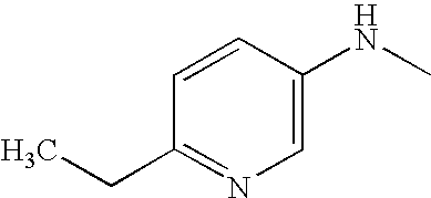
C1(CC)=NC=C(NC)C=C1
